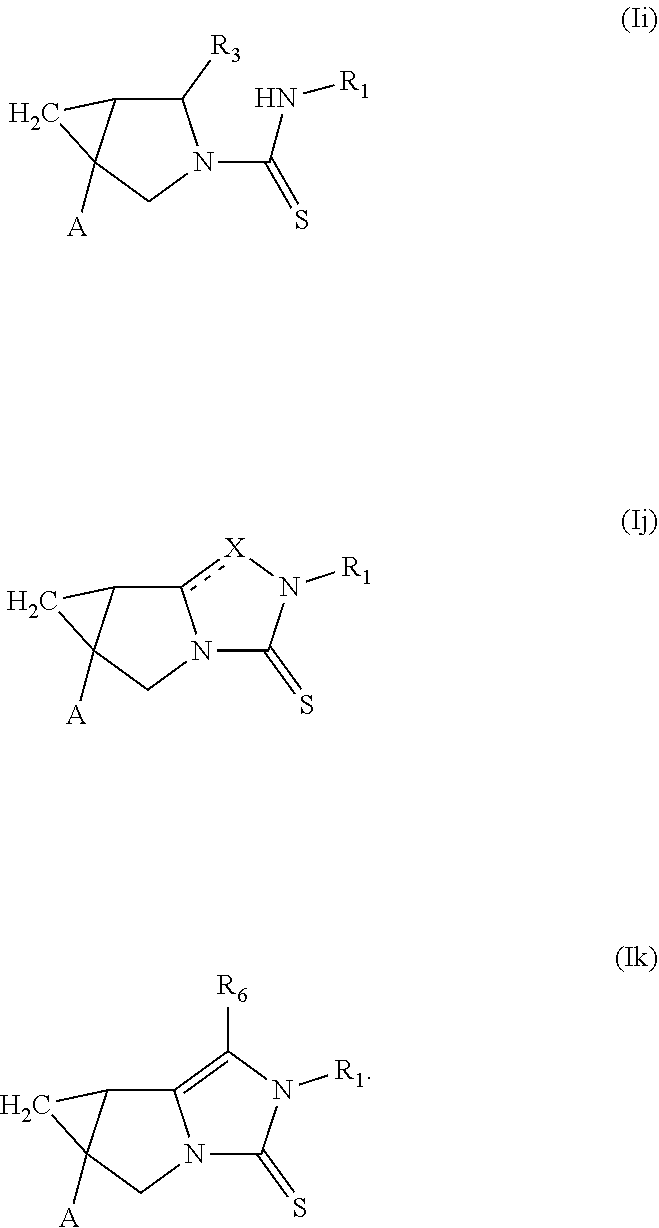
C1([R3])C2C([A])(CN1C(N[R1])=S)C2.c12[X]N([R1])C(=S)N1CC1([A])C2C1.C12=C([R6])N([R1])C(=S)N1CC1([A])C2C1
